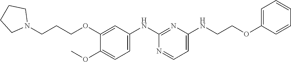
C1(NCCOC2=CC=CC=C2)=CC=NC(NC2=CC=C(OC)C(OCCCN3CCCC3)=C2)=N1
